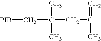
C(C)(C)(CC(=C)C)C[PIB]
